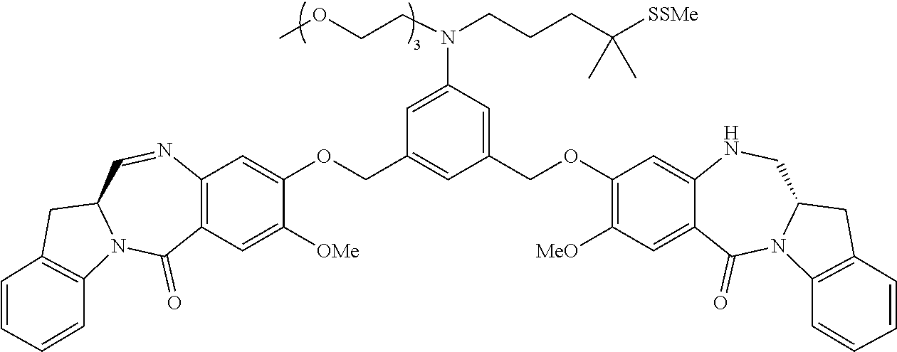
C1(COC2=CC3=C(C=C2[OMe])C(=O)N2C(C=N3)CC3=C2C=CC=C3)=CC(COC2=C([MeO])C=C3C(=C2)NCC2N(C3=O)C3=C(C2)C=CC=C3)=CC(N(CCCC([SSMe])(C)C)CCOC)=C1
